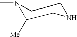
N1(C)CCNCC1[Me]
